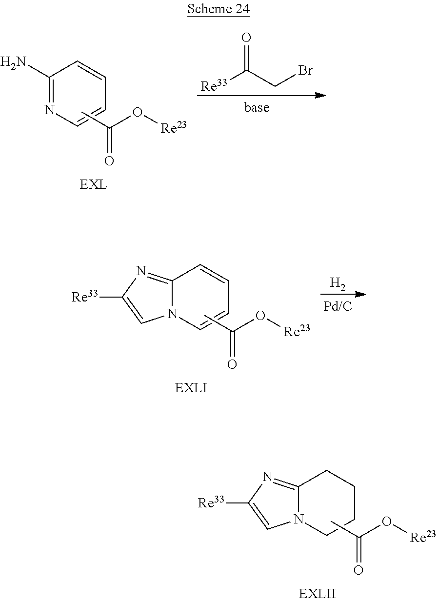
C12=NC([Re33])=CN1CCCC2.CC(O[Re23])=O.C1(N)=NC=CC=C1.CC(O[Re23])=O.[Re33]C(CBr)=O.C12=NC([Re33])=CN1C=CC=C2.CC(O[Re23])=O.[H2]
